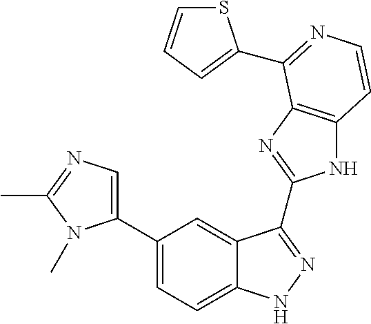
C1(C2=CN=C(C)N2C)=CC=C2C(=C1)C(C1=NC3=C(N1)C=CN=C3C1=CC=CS1)=NN2
